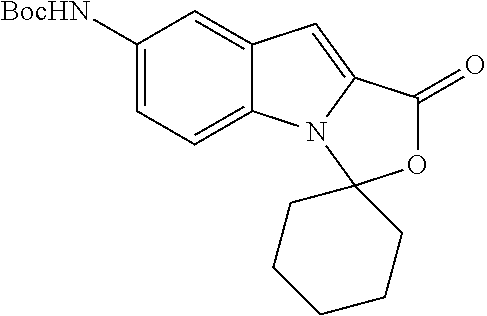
C1([BocHN])=CC=C2C(=C1)C=C1N2C2(OC1=O)CCCCC2
